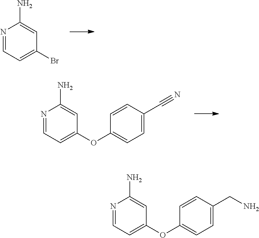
N1=CC=C(Br)C=C1N.C1(C#N)=CC=C(OC2=CC=NC(N)=C2)C=C1.C1(CN)=CC=C(OC2=CC=NC(N)=C2)C=C1
